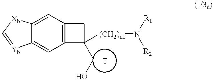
C12=C(C=C3C(=C1)[Yb]=C[Xb]3)CC2(CO)[(CH2)n1]N([R1])[R2]
